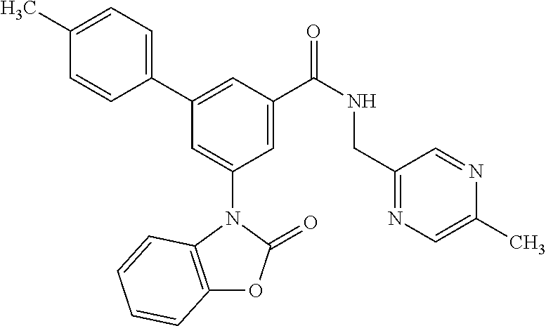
C1(C)=CC=C(C2=CC(C(NCC3=NC=C(C)N=C3)=O)=CC(N3C4=C(OC3=O)C=CC=C4)=C2)C=C1
